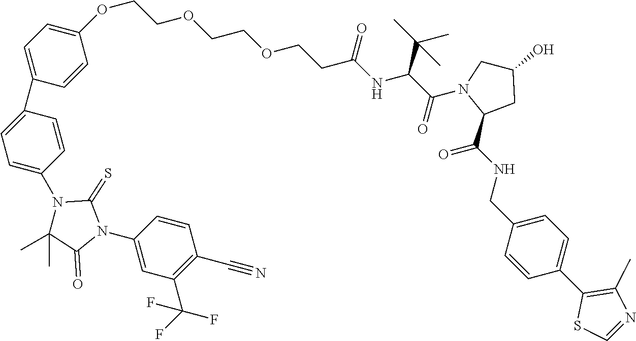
C1(C#N)=C(C(F)(F)F)C=C(N2C(=S)N(C3=CC=C(C4=CC=C(OCCOCCOCCC(NC(C(N5C(C(NCC6=CC=C(C7=C(C)N=CS7)C=C6)=O)CC(O)C5)=O)C(C)(C)C)=O)C=C4)C=C3)C(C)(C)C2=O)C=C1
